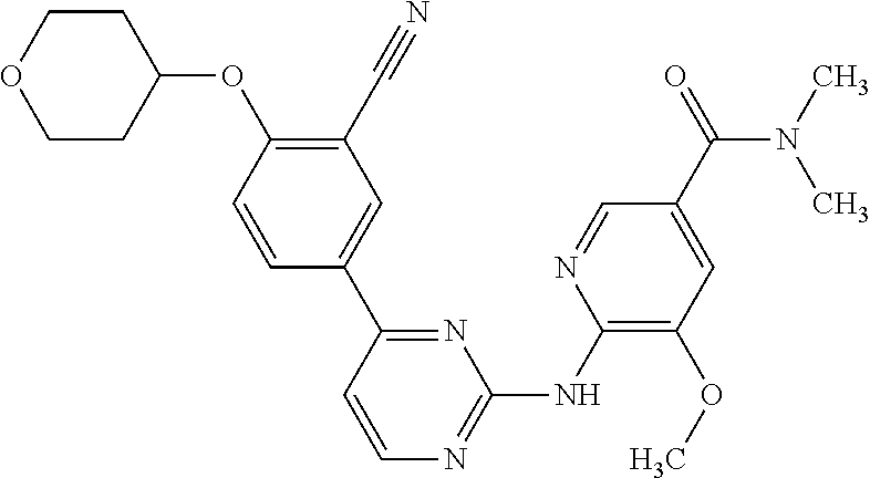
C1(C#N)=C(OC2CCOCC2)C=CC(C2=NC(NC3=C(OC)C=C(C(N(C)C)=O)C=N3)=NC=C2)=C1
